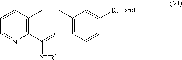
C1=CC=NC(C(=O)[NHR1])=C1CCC1=CC=CC([R])=C1
